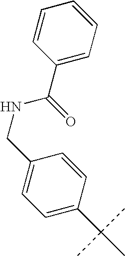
N(CC1=CC=C(C(C)(C)C)C=C1)C(C1=CC=CC=C1)=O
